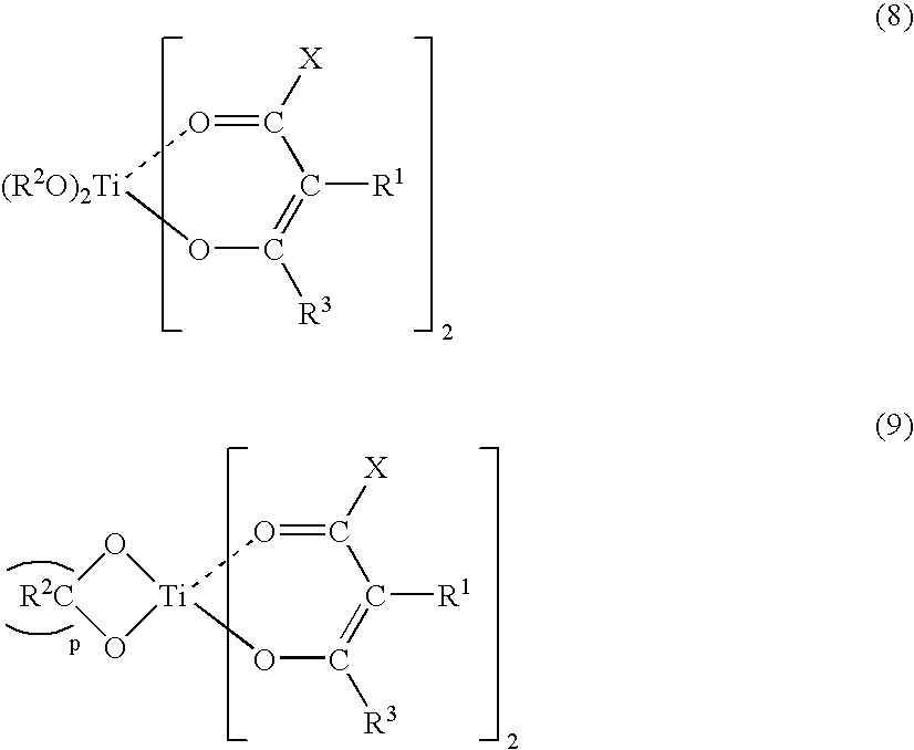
O1C([R3])=C([R1])C([X])=O[(R2O)2Ti]1.O1C([R3])=C([R1])C([X])=O[Ti]12O[R2C]O2
